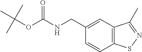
C(NC(OC(C)(C)C)=O)C1=CC2=C(C=C1)SN=C2C
